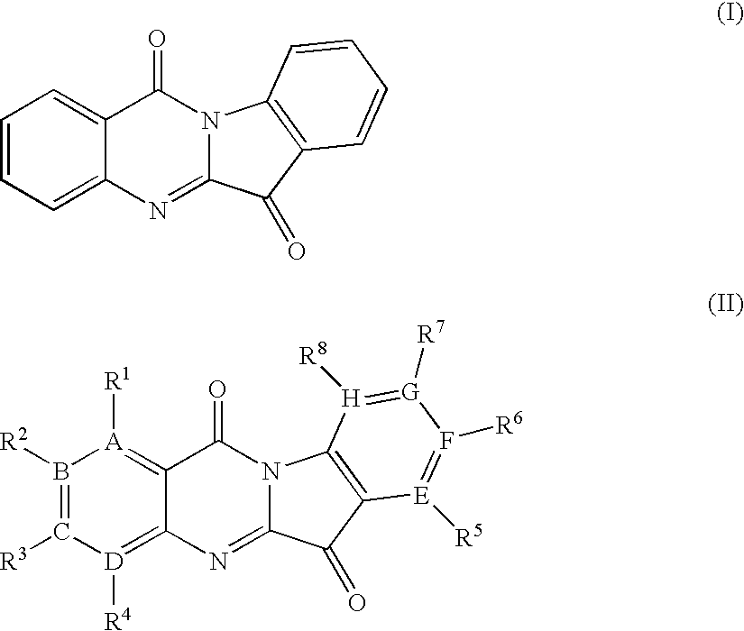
C12=CC=CC=C1N=C1N(C2=O)C2=C(C1=O)C=CC=C2.C12=[A]([R1])B([R2])=C([R3])[D]([R4])=C1N=C1N(C2=O)C2=C(C1=O)[E]([R5])=F([R6])[G]([R7])=[H]2[R8]
